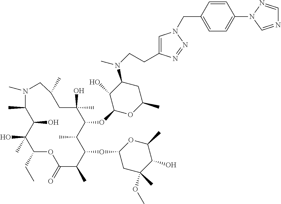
C1(CC)C(C)(O)C(O)C(C)N(C)CC(C)CC(O)(C)C(OC2OC(C)CC(N(C)CCC3=CN(CC4=CC=C(N5C=NC=N5)C=C4)N=N3)C2O)C(C)C(OC2CC(C)(OC)C(O)C(C)O2)C(C)C(=O)O1
